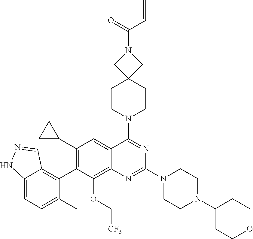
C12=CC=C(C)C(C3=C(C4CC4)C=C4C(=C3OC[CF3])N=C(N3CCN(C5CCOCC5)CC3)N=C4N3CCC4(CC3)CN(C(=O)C=C)C4)=C1C=NN2
